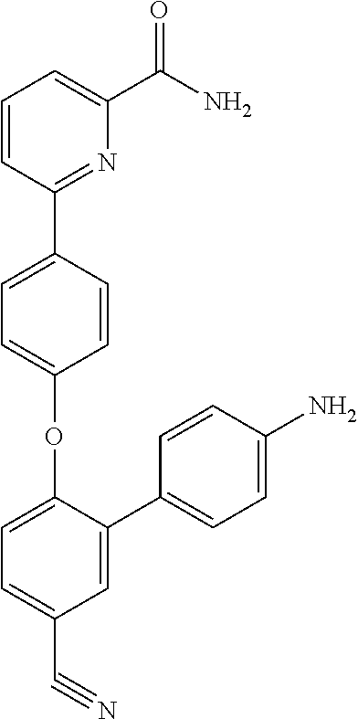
C1=C(C2=CC=C(N)C=C2)C(OC2=CC=C(C3=NC(C(=O)N)=CC=C3)C=C2)=CC=C1C#N
